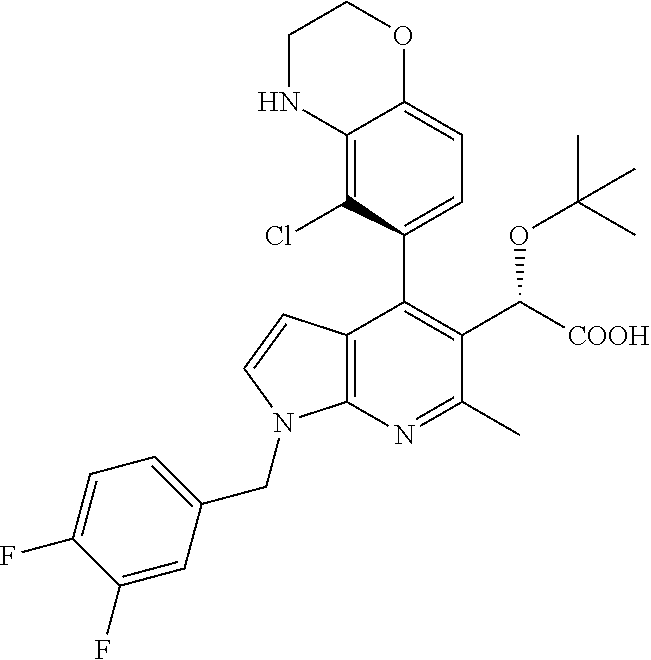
C1(F)=CC(CN2C3=C(C(C4=CC=C5C(=C4Cl)NCCO5)=C(C(OC(C)(C)C)[COOH])C(C)=N3)C=C2)=CC=C1F
